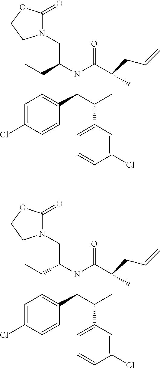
C1=C(Cl)C=CC(C2C(C3=CC=CC(Cl)=C3)CC(CC=C)(C)C(=O)N2C(CN2C(=O)OCC2)CC)=C1.C1=C(Cl)C=CC(C2C(C3=CC=CC(Cl)=C3)CC(CC=C)(C)C(=O)N2C(CN2C(=O)OCC2)CC)=C1
